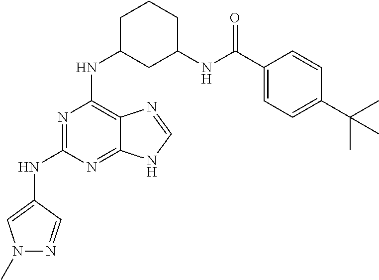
C1C(NC2=C3C(=NC(NC4=CN(C)N=C4)=N2)NC=N3)CC(NC(C2=CC=C(C(C)(C)C)C=C2)=O)CC1
